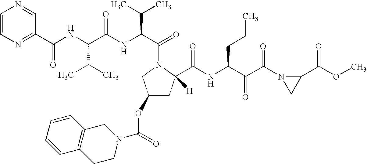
C1=CN=C(C(NC(C(NC(C(=O)N2CC(OC(N3CC4=C(CC3)C=CC=C4)=O)CC2([H])C(NC(C(C(N2CC2C(OC)=O)=O)=O)CCC)=O)C(C)C)=O)C(C)C)=O)C=N1
